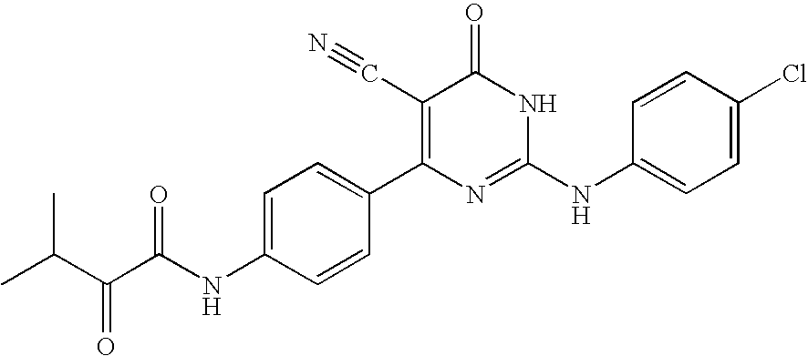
C1=CC(C2=C(C#N)C(=O)NC(NC3=CC=C(Cl)C=C3)=N2)=CC=C1NC(C(C(C)C)=O)=O
